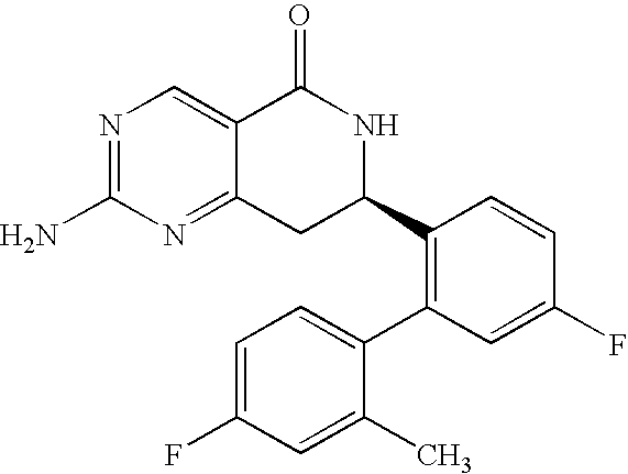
N1=C(N)N=C2C(=C1)C(=O)NC(C1=C(C3=CC=C(F)C=C3C)C=C(F)C=C1)C2
